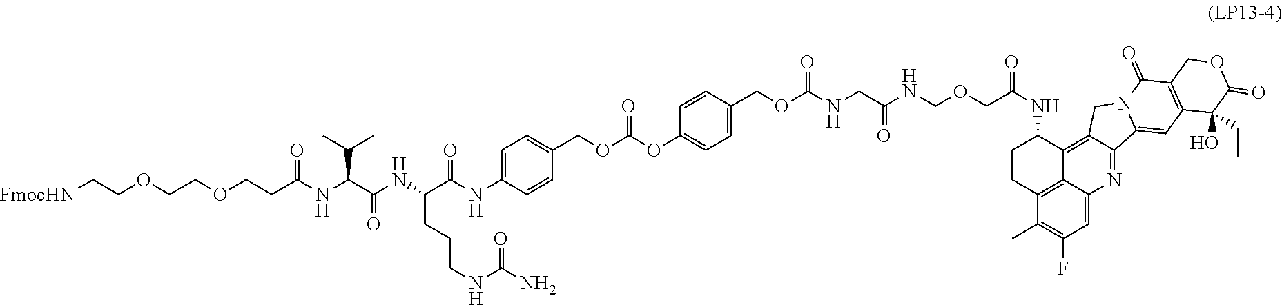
C(OCCC(NC(C(NC(C(NC1=CC=C(COC(OC2=CC=C(COC(NCC(NCOCC(NC3CCC4=C5C3=C3C(=NC5=CC(F)=C4C)C4=CC5=C(C(=O)N4C3)COC(=O)C5(O)CC)=O)=O)=O)C=C2)=O)C=C1)=O)CCCNC(N)=O)=O)C(C)C)=O)COCC[FmocHN]
